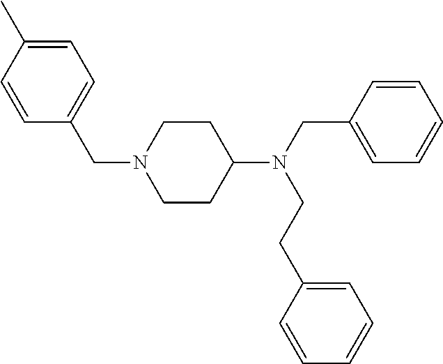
C(N1CCC(N(CC2=CC=CC=C2)CCC2=CC=CC=C2)CC1)C1=CC=C(C)C=C1
